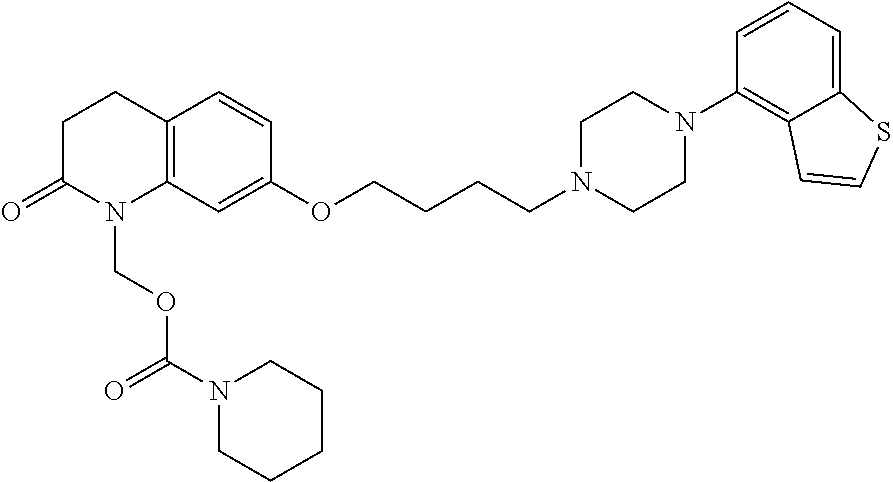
C12=C(C=C(OCCCCN3CCN(C4=C5C(=CC=C4)SC=C5)CC3)C=C1)N(COC(=O)N1CCCCC1)C(=O)CC2
